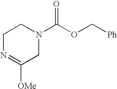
C1N=C([OMe])CN(C(OC[Ph])=O)C1
